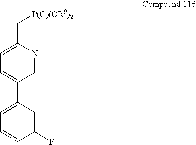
C(C1=CC=C(C2=CC=CC(F)=C2)C=N1)[P(O)(OR9)2]
